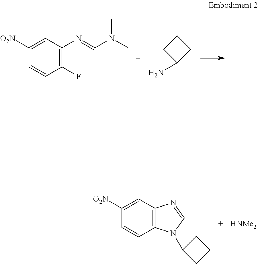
C1([O2N])=CC(N=CN(C)C)=C(F)C=C1.NC1CCC1.C1([O2N])=CC2=C(C=C1)N(C1CCC1)C=N2.[HNMe2]
